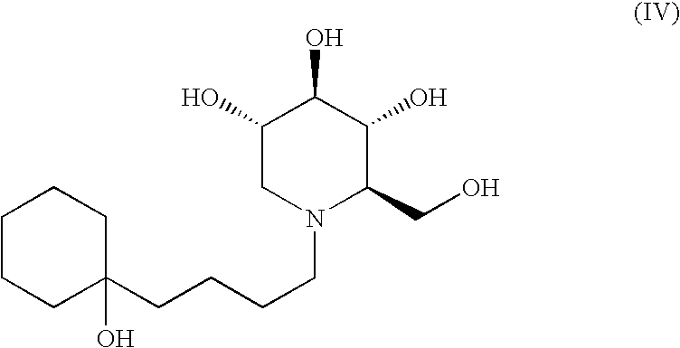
C1(O)CN(CCCCC2(O)CCCCC2)C(CO)C(O)C1O
